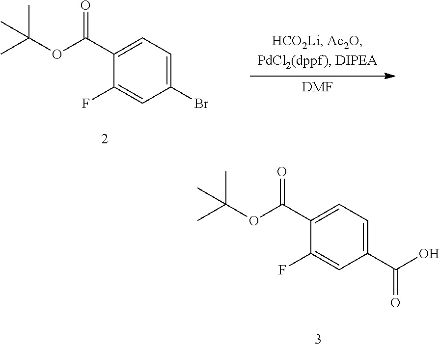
C1(Br)=CC=C(C(OC(C)(C)C)=O)C(F)=C1.[DMF].C1(C(O)=O)=CC=C(C(OC(C)(C)C)=O)C(F)=C1
